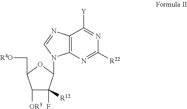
C1([OR3])C(F)([R12])C(N2C3=C(N=C2)C([Y])=NC([R22])=N3)OC1C[R4O]
